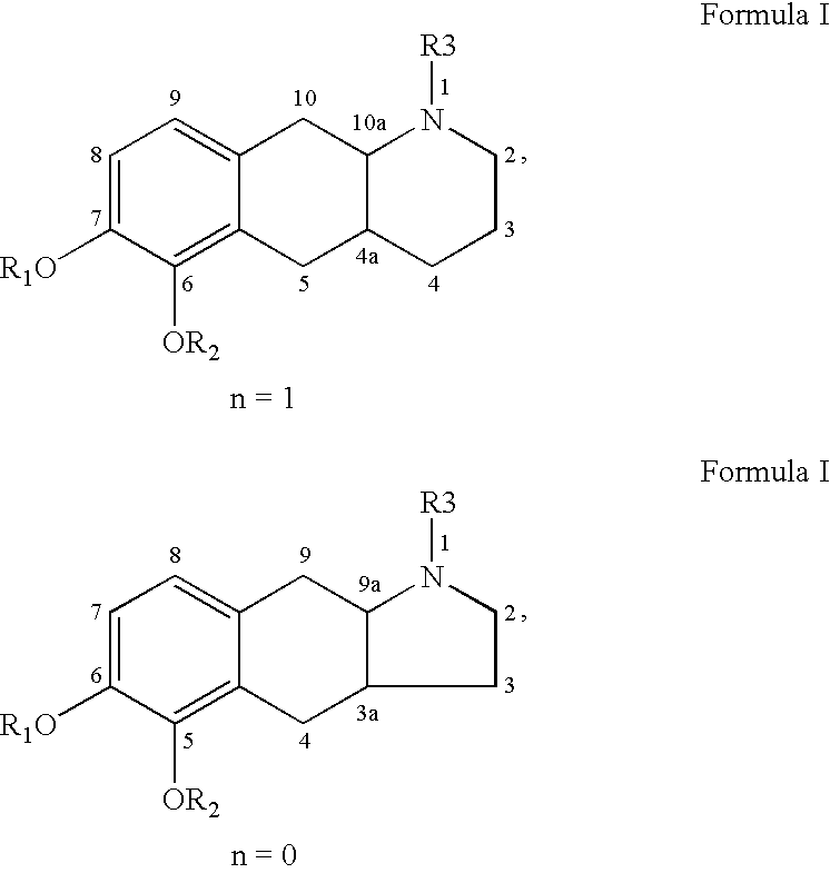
C1=C([R1O])C([OR2])=C2C(=C1)CC1C(C2)CCCN1[R3].C1=C([R1O])C([OR2])=C2C(=C1)CC1C(C2)CCN1[R3]
